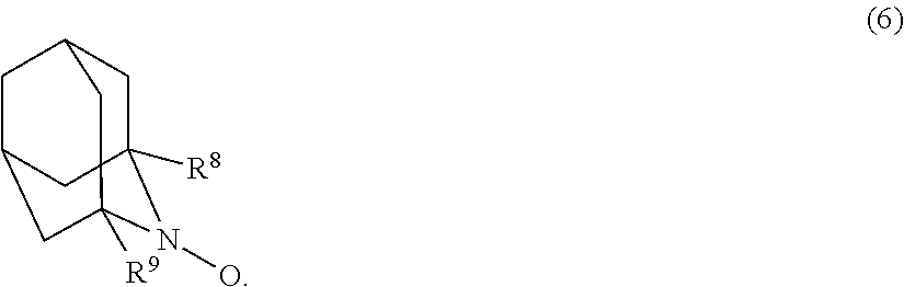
C1C2([R8])N(O)C3([R9])CC(CC1C3)C2
